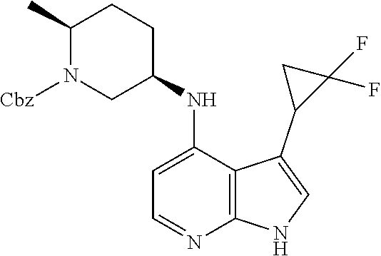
C1=C(NC2CCC(C)N([Cbz])C2)C2=C(N=C1)NC=C2C1C(F)(F)C1
